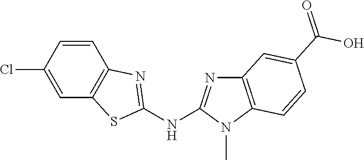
C1(Cl)=CC2=C(C=C1)N=C(NC1=NC3=C(N1C)C=CC(C(O)=O)=C3)S2
